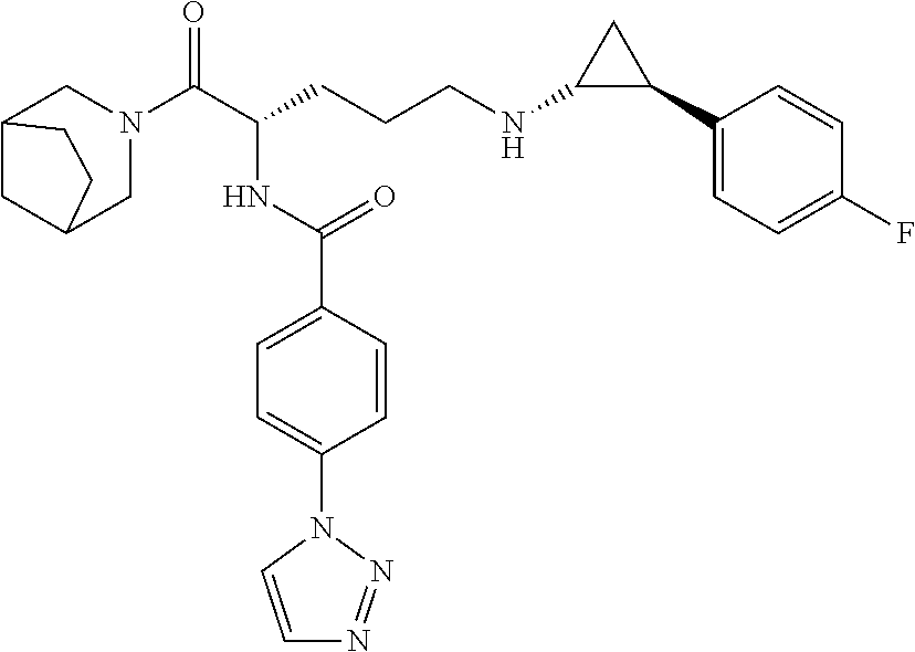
C12CC(CN(C(C(CCCNC3C(C4=CC=C(F)C=C4)C3)NC(C3=CC=C(N4C=CN=N4)C=C3)=O)=O)C1)CC2
